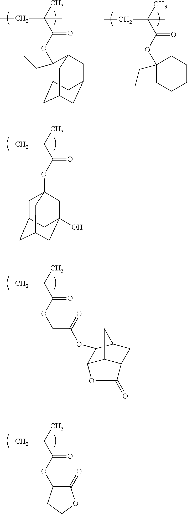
CC(C(OC1(CC)C2CC3CC(CC1C3)C2)=O)(C)CC.CC(C(OC1(CC)CCCCC1)=O)(C)CC.CC(C(OC12CC3CC(CC(O)(C1)C3)C2)=O)(C)CC.CC(C(OCC(OC1C2C3C(CC1C3)C(=O)O2)=O)=O)(C)CC.CC(C(OC1C(=O)OCC1)=O)(C)CC
